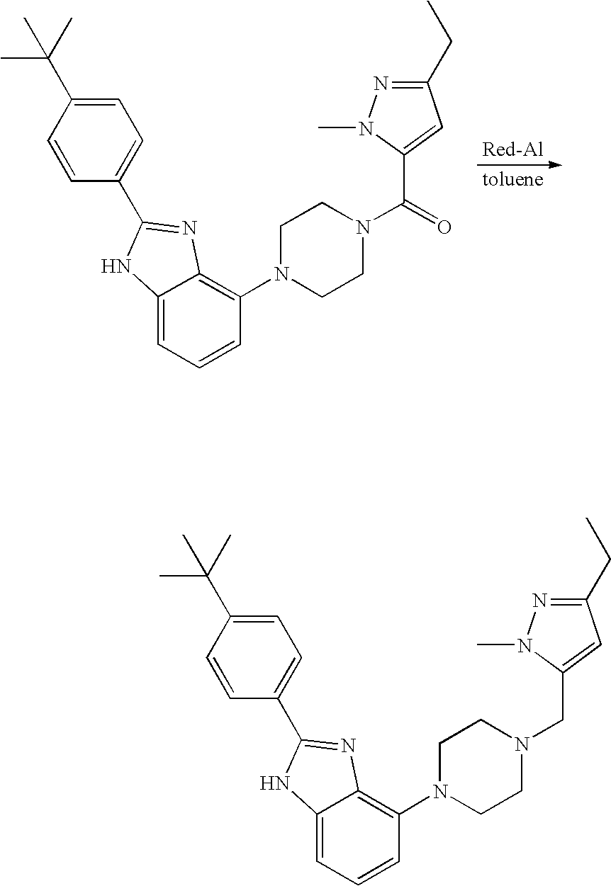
C12=CC=CC(N3CCN(C(=O)C4=CC(CC)=NN4C)CC3)=C1N=C(C1=CC=C(C(C)(C)C)C=C1)N2.[toluene].C12=CC=CC(N3CCN(CC4=CC(CC)=NN4C)CC3)=C1N=C(C1=CC=C(C(C)(C)C)C=C1)N2
